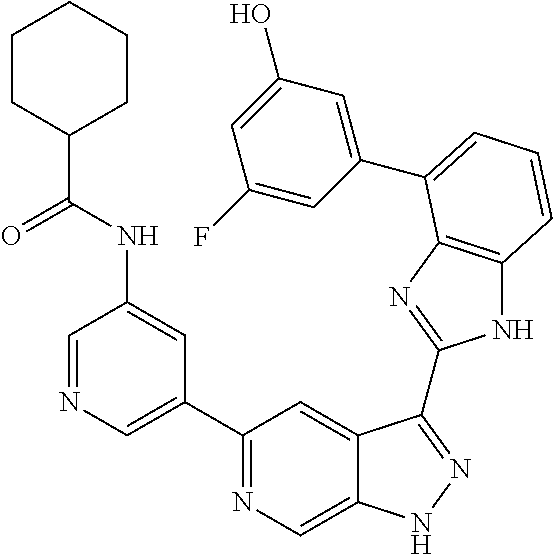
C1(C2=NC=C3C(=C2)C(C2=NC4=C(N2)C=CC=C4C2=CC(O)=CC(F)=C2)=NN3)=CN=CC(NC(=O)C2CCCCC2)=C1
